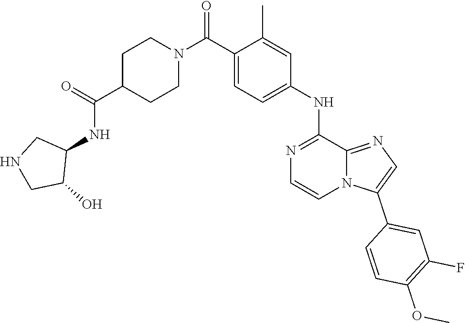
C1(NC2=CC=C(C(N3CCC(C(=O)NC4C(O)CNC4)CC3)=O)C(C)=C2)=NC=CN2C1=NC=C2C1=CC(F)=C(OC)C=C1
